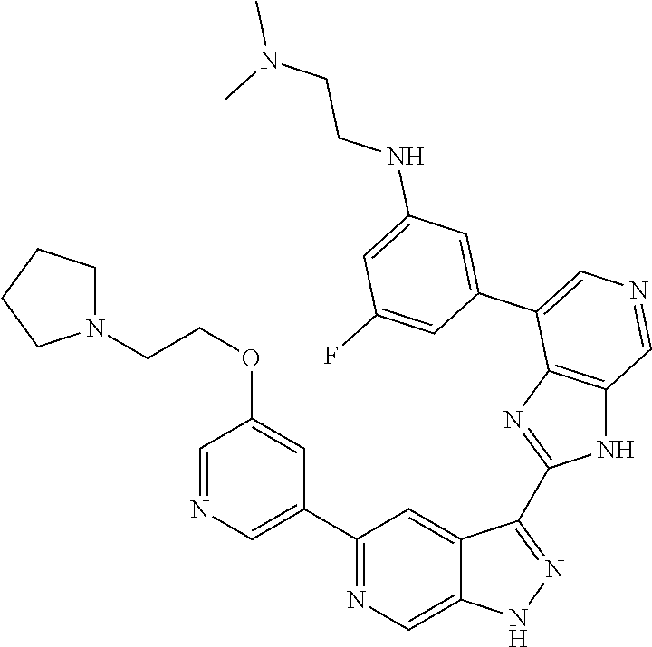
C1(C2=CN=CC(OCCN3CCCC3)=C2)=NC=C2C(=C1)C(C1=NC3=C(N1)C=NC=C3C1=CC(NCCN(C)C)=CC(F)=C1)=NN2
